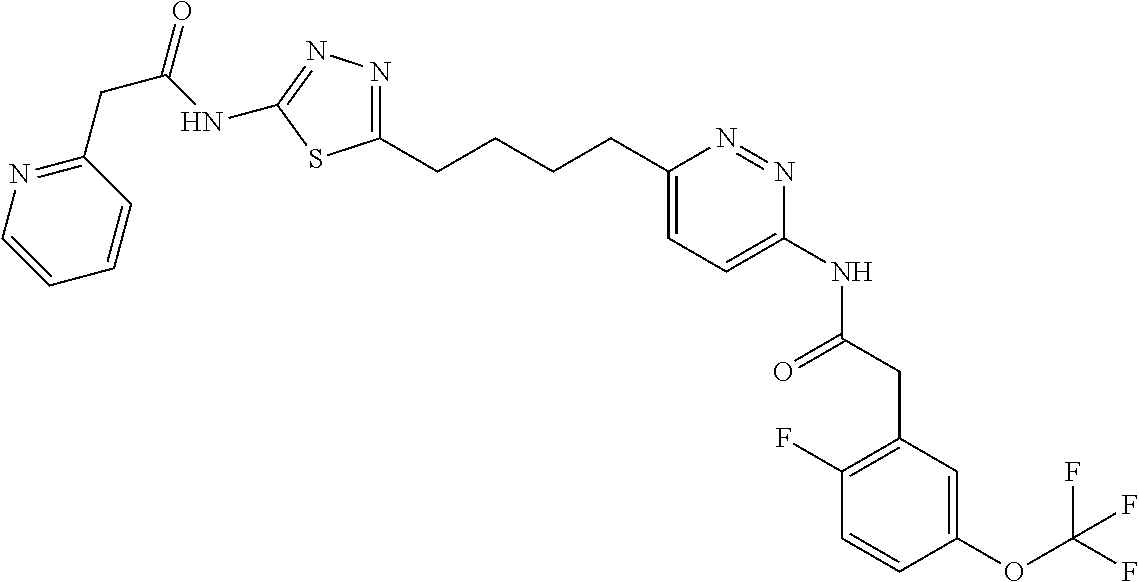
C1(CCCCC2=CC=C(NC(=O)CC3=C(F)C=CC(OC(F)(F)F)=C3)N=N2)=NN=C(NC(CC2=NC=CC=C2)=O)S1
